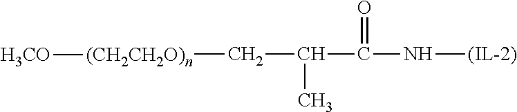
N(C(=O)C(C[(CH2CH2O)n][H3CO])C)[(IL-2)]
